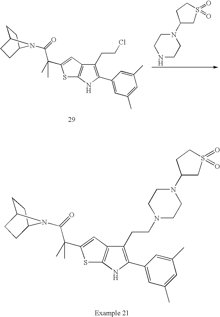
S1C2=C(C=C1C(C(=O)N1C3CCC1CC3)(C)C)C(CCCl)=C(C1=CC(C)=CC(C)=C1)N2.C1NCCN(C2CS(=O)(=O)CC2)C1.S1C2=C(C=C1C(C(=O)N1C3CCC1CC3)(C)C)C(CCN1CCN(C3CS(=O)(=O)CC3)CC1)=C(C1=CC(C)=CC(C)=C1)N2
